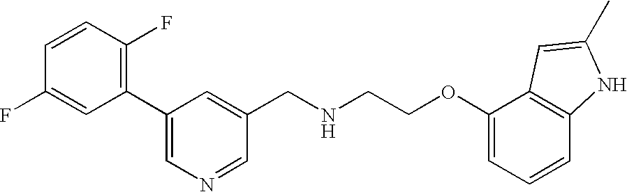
C1(F)=CC(C2=CN=CC(CNCCOC3=CC=CC4=C3C=C(C)N4)=C2)=C(F)C=C1
